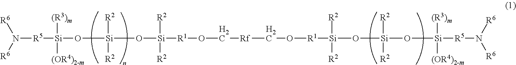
N([R5][Si]([(R3)m])([(OR4)2-m])O[Si]([R2])([R2])O[Si]([R2])([R2])[R1]OC[Rf]CO[R1][Si]([R2])([R2])O[Si]([R2])([R2])O[Si]([(R3)m])([(OR4)2-m])[R5]N([R6])[R6])([R6])[R6]
